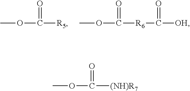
COC(=O)[R5].COC(=O)[R6]C([OH])=O.COC(=O)[(NH)R7]
